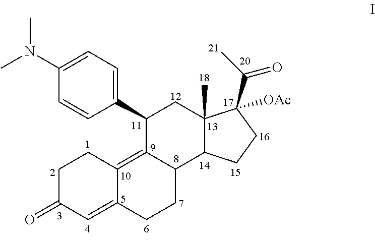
C1=C(N(C)C)C=CC(C2C3=C4C(=CC(=O)CC4)CCC3C3C(C)(C2)C([OAc])(C(=O)C)CC3)=C1
